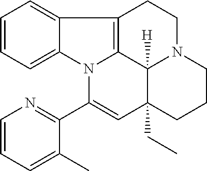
C1=CC=C2C(=C1)C1=C3N2C(C2=NC=CC=C2C)=CC2(CC)C3([H])N(CC1)CCC2
